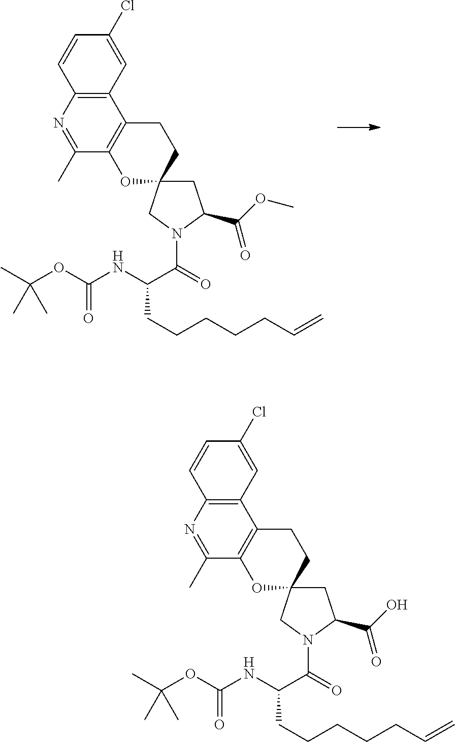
C12=C(N=C(C)C3=C1CCC1(O3)CC(C(=O)O)N(C(C(NC(=O)OC(C)(C)C)CCCCCC=C)=O)C1)C=CC(Cl)=C2.C12=C(N=C(C)C3=C1CCC1(O3)CC(C(=O)OC)N(C(C(NC(=O)OC(C)(C)C)CCCCCC=C)=O)C1)C=CC(Cl)=C2
